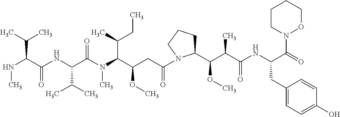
N(C(C(NC(C(N(C(C(CC(=O)N1C(C(C(C(NC(C(N2CCCCO2)=O)CC2=CC=C(O)C=C2)=O)C)OC)CCC1)OC)C(CC)C)C)=O)C(C)C)=O)C(C)C)C
